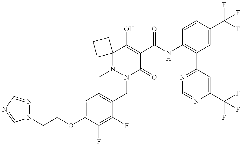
N1(C)N(CC2=CC=C(OCCN3N=CN=C3)C(F)=C2F)C(=O)C(C(NC2=C(C3=NC=NC(C(F)(F)F)=C3)C=C(C(F)(F)F)C=C2)=O)=C(O)C12CCC2
